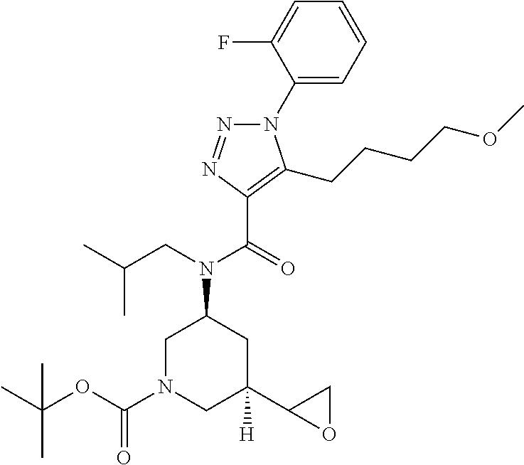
N1(C2=CC=CC=C2F)N=NC(C(=O)N(CC(C)C)C2CN(C(OC(C)(C)C)=O)CC(C3OC3)([H])C2)=C1CCCCOC
